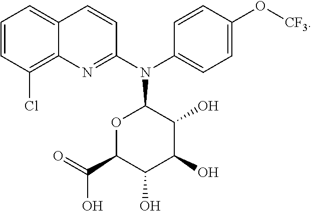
C1=CC(Cl)=C2C(=C1)C=CC(N(C1=CC=C(O[CF3])C=C1)C1C(O)C(O)C(O)C(C(=O)O)O1)=N2
